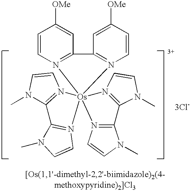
N1(C)C2=N(C=C1)[Os]13(N4=C2N(C)C=C4)(N2=C(N(C)C=C2)C2=N1C=CN2C)N1=C(C=C([OMe])C=C1)C1=N3C=CC([OMe])=C1.[3Cl-]
